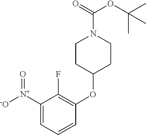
C1([N+]([-O])=O)=CC=CC(OC2CCN(C(=O)OC(C)(C)C)CC2)=C1F
